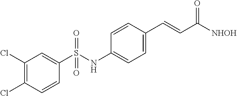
C1(Cl)=C(Cl)C=C(S(NC2=CC=C(C=CC([NHOH])=O)C=C2)(=O)=O)C=C1
